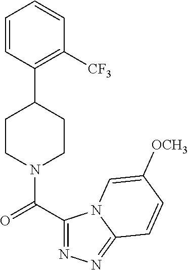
C1=CC(C2CCN(C(C3=NN=C4N3C=C([OCH3])C=C4)=O)CC2)=C([CF3])C=C1
